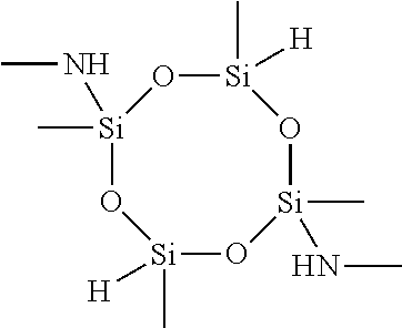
[Si]1(C)([H])O[Si](C)(NC)O[Si](C)([H])O[Si](C)(NC)O1
